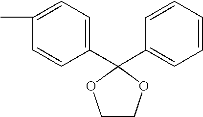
C1(C2=CC=CC=C2)(C2=CC=C(C)C=C2)OCCO1
